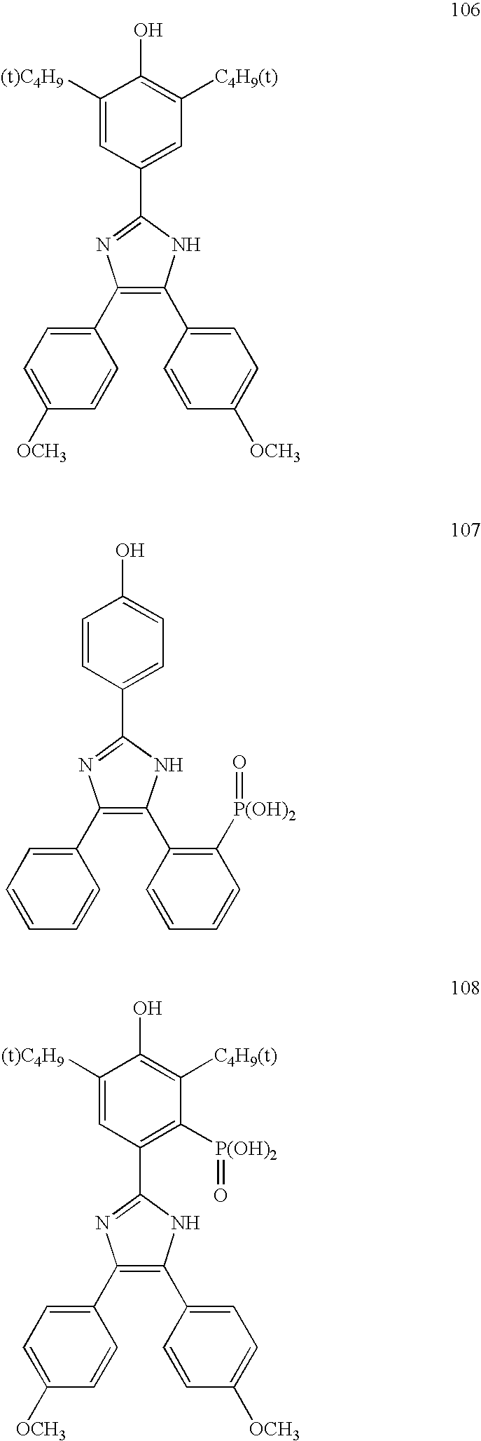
C1([(t)C4H9])=CC(C2=NC(C3=CC=C([OCH3])C=C3)=C(C3=CC=C([OCH3])C=C3)N2)=CC([C4H9(t)])=C1O.C1=CC(C2=NC(C3=CC=CC=C3)=C(C3=C([P(OH)2]=O)C=CC=C3)N2)=CC=C1O.C1([(t)C4H9])=CC(C2=NC(C3=CC=C([OCH3])C=C3)=C(C3=CC=C([OCH3])C=C3)N2)=C([P(OH)2]=O)C([C4H9(t)])=C1O
